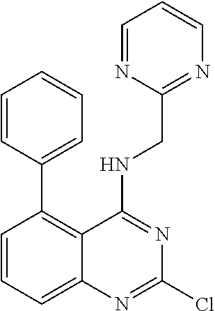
C1(C2=C3C(=CC=C2)N=C(Cl)N=C3NCC2=NC=CC=N2)=CC=CC=C1
